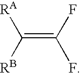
C(=C(F)F)([RB])[RA]
